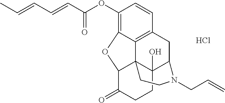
C1(OC(C=CC=CC)=O)=C2C3=C(C=C1)CC1C4(O)C3(C(C(=O)CC4)O2)CCN1CC=C.Cl
